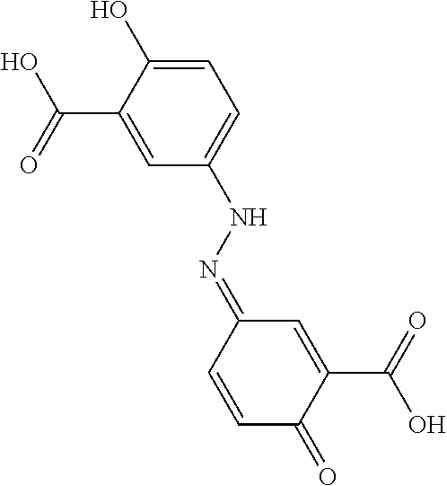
C1(C(=O)O)=CC(NN=C2C=CC(=O)C(C(=O)O)=C2)=CC=C1O
